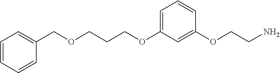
C(COC1=CC=CC(OCCN)=C1)COCC1=CC=CC=C1
